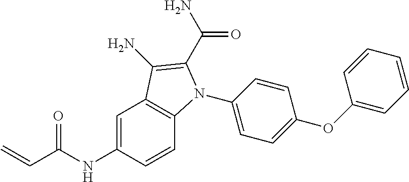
C1=C(NC(C=C)=O)C=CC2=C1C(N)=C(C(N)=O)N2C1=CC=C(OC2=CC=CC=C2)C=C1
